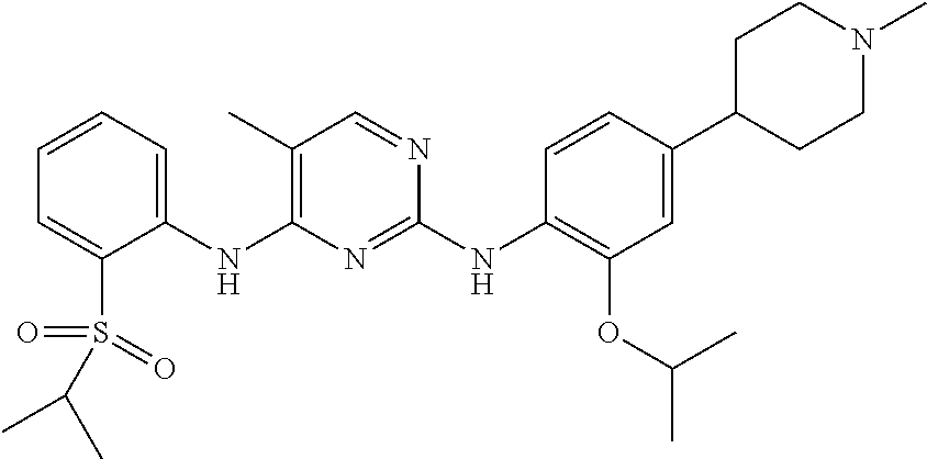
C1(NC2=C(C)C=NC(NC3=C(OC(C)C)C=C(C4CCN(C)CC4)C=C3)=N2)=CC=CC=C1S(=O)(=O)C(C)C
